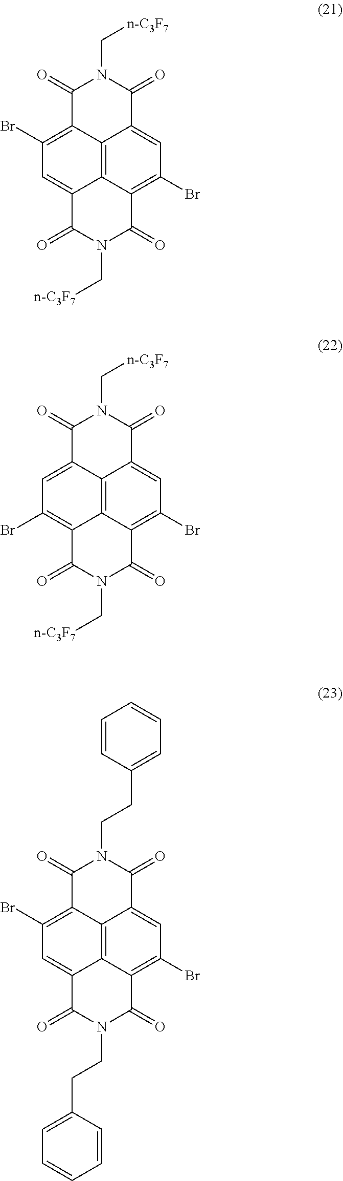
C12=C3C4=C(Br)C=C1C(=O)N(C[n-C3F7])C(=O)C2=C(Br)C=C3C(=O)N(C[n-C3F7])C4=O.C12=C3C4=C(Br)C=C1C(=O)N(C[n-C3F7])C(=O)C2=CC(Br)=C3C(=O)N(C[n-C3F7])C4=O.C12=C3C4=C(Br)C=C1C(=O)N(CCC1=CC=CC=C1)C(=O)C2=C(Br)C=C3C(=O)N(CCC1=CC=CC=C1)C4=O
